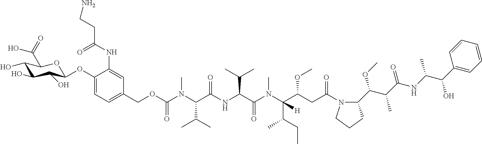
NCCC(NC1=CC(COC(N(C(C(NC(C(N(C(C(CC(N2C(C(C(C(NC(C(C3=CC=CC=C3)O)C)=O)C)OC)CCC2)=O)OC)(C(C)CC)[H])C)=O)C(C)C)=O)C(C)C)C)=O)=CC=C1OC1C(O)C(O)C(O)C(C(=O)O)O1)=O
